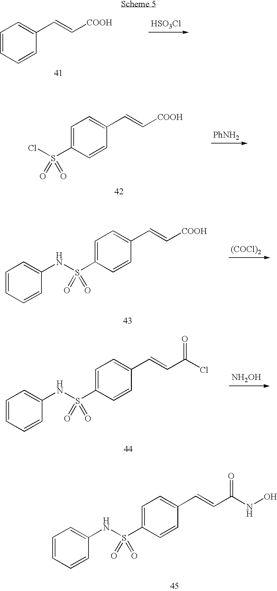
C1=CC=CC(C=C[COOH])=C1.[HSO3Cl].C1=C(S(Cl)(=O)=O)C=CC(C=C[COOH])=C1.[PhNH2].C1=C(S(NC2=CC=CC=C2)(=O)=O)C=CC(C=C[COOH])=C1.[(COCl)2].C1=C(S(NC2=CC=CC=C2)(=O)=O)C=CC(C=CC(Cl)=O)=C1.[NH2OH].C1=C(S(NC2=CC=CC=C2)(=O)=O)C=CC(C=CC(NO)=O)=C1
